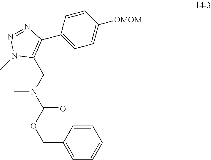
C1(C2=CC=C([OMOM])C=C2)=C(CN(C)C(OCC2=CC=CC=C2)=O)N(C)N=N1
